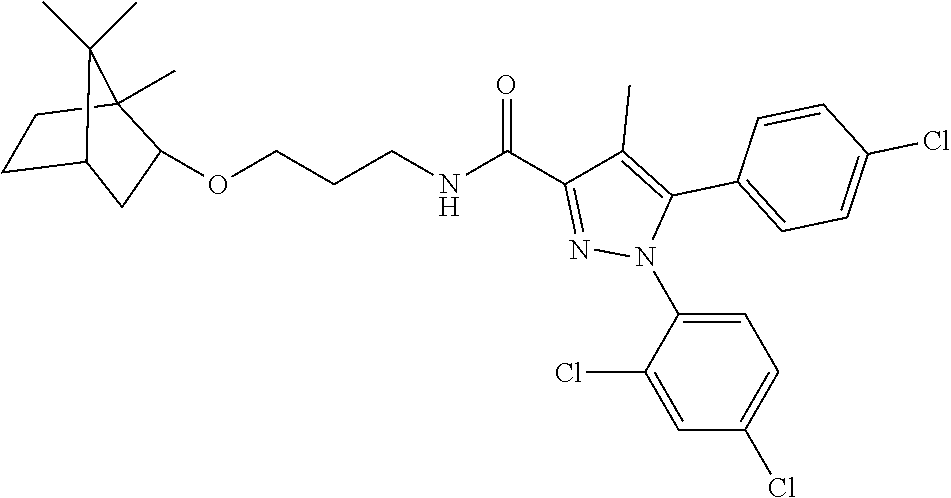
C1=C(N2C(C3=CC=C(Cl)C=C3)=C(C)C(C(NCCCOC3CC4CCC3(C)C4(C)C)=O)=N2)C(Cl)=CC(Cl)=C1
